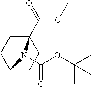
C1C2(C(=O)OC)CCC(C1)N2C(OC(C)(C)C)=O
